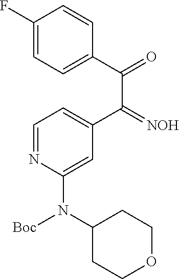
C1=C(C(C(=O)C2=CC=C(F)C=C2)=[NOH])C=C(N(C2CCOCC2)[Boc])N=C1
